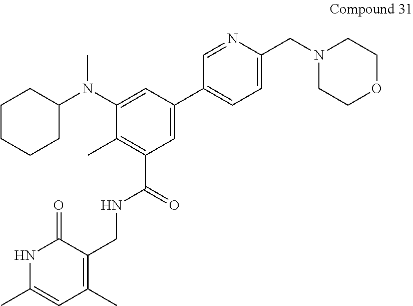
C1(C2=CC(C(=O)NCC3=C(C)C=C(C)NC3=O)=C(C)C(N(C)C3CCCCC3)=C2)=CC=C(CN2CCOCC2)N=C1
